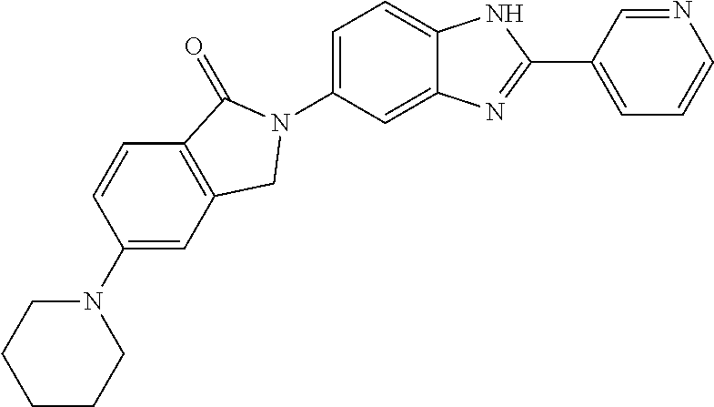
C1(N2CCCCC2)=CC2=C(C=C1)C(=O)N(C1=CC=C3C(=C1)N=C(C1=CC=CN=C1)N3)C2
